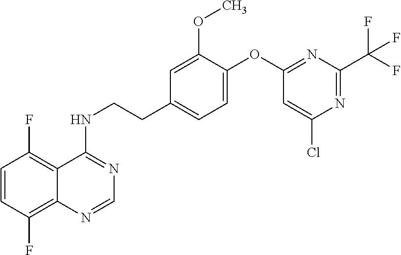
C1=CC(F)=C2C(=C1F)C(NCCC1=CC=C(OC3=NC(C(F)(F)F)=NC(Cl)=C3)C(OC)=C1)=NC=N2
